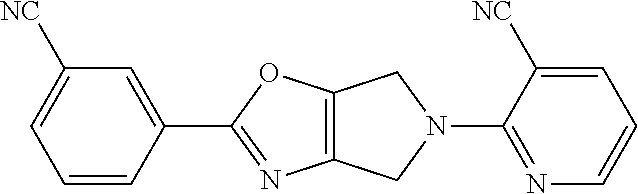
C1=CC(C2=NC3=C(O2)CN(C2=NC=CC=C2[NC])C3)=CC([NC])=C1
